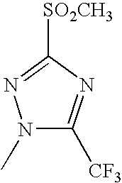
N1(C)C([CF3])=NC([SO2CH3])=N1
